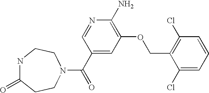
N1C(=O)CCN(C(C2=CC(OCC3=C(Cl)C=CC=C3Cl)=C(N)N=C2)=O)CC1
